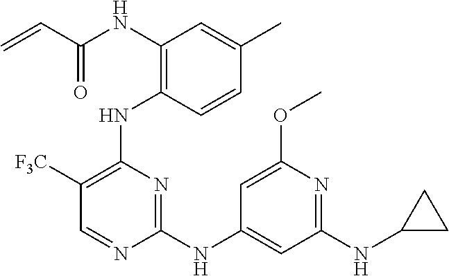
N(C1=C(NC2=C([F3C])C=NC(NC3=CC(NC4CC4)=NC(OC)=C3)=N2)C=CC(C)=C1)C(C=C)=O
